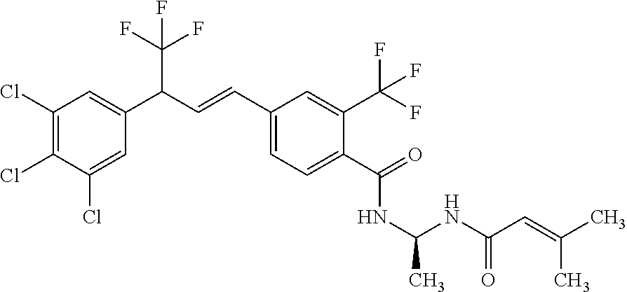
C1(Cl)=C(Cl)C(Cl)=CC(C(C=CC2=CC=C(C(=O)NC(NC(C=C(C)C)=O)C)C(C(F)(F)F)=C2)C(F)(F)F)=C1
